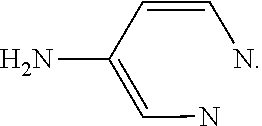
C(=C(N)C=CN)N
